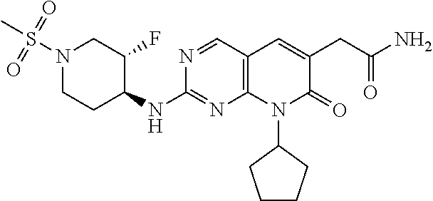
N1(S(C)(=O)=O)CCC(NC2=NC3=C(C=N2)C=C(CC(N)=O)C(=O)N3C2CCCC2)C(F)C1
